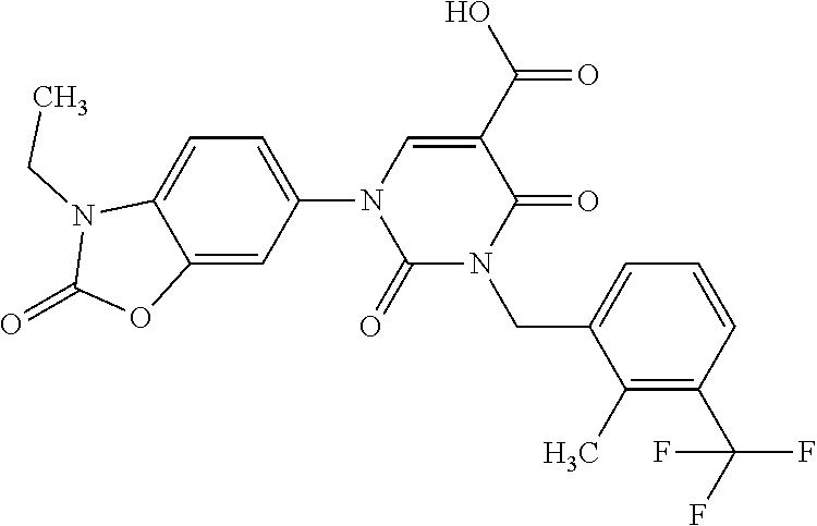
C1=C(N2C(=O)N(CC3=CC=CC(C(F)(F)F)=C3C)C(=O)C(C(O)=O)=C2)C=C2C(=C1)N(CC)C(=O)O2
